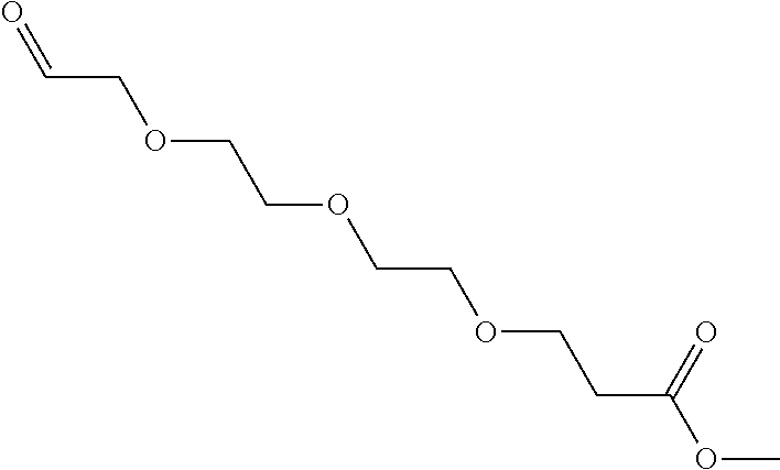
O=CCOCCOCCOCCC(OC)=O
